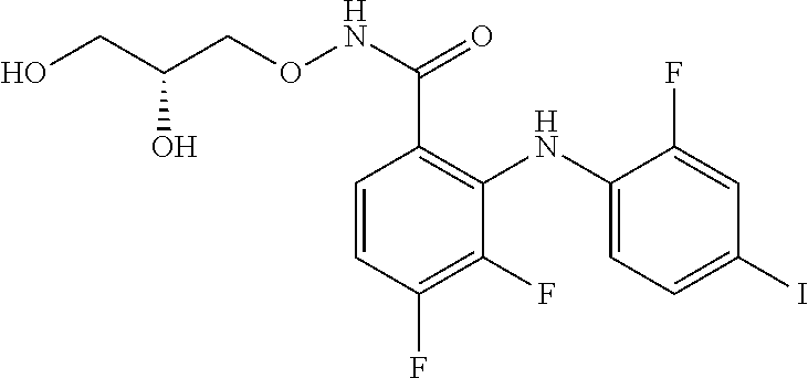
C1(NC2=C(C(NOCC(CO)O)=O)C=CC(F)=C2F)=CC=C(I)C=C1F
